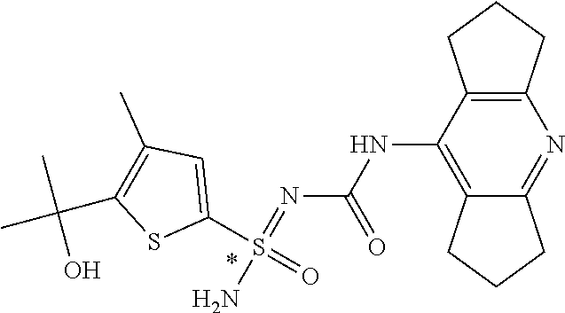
N(=S(=O)(N)C1=CC(C)=C(C(C)(C)O)S1)C(NC1=C2CCCC2=NC2=C1CCC2)=O
